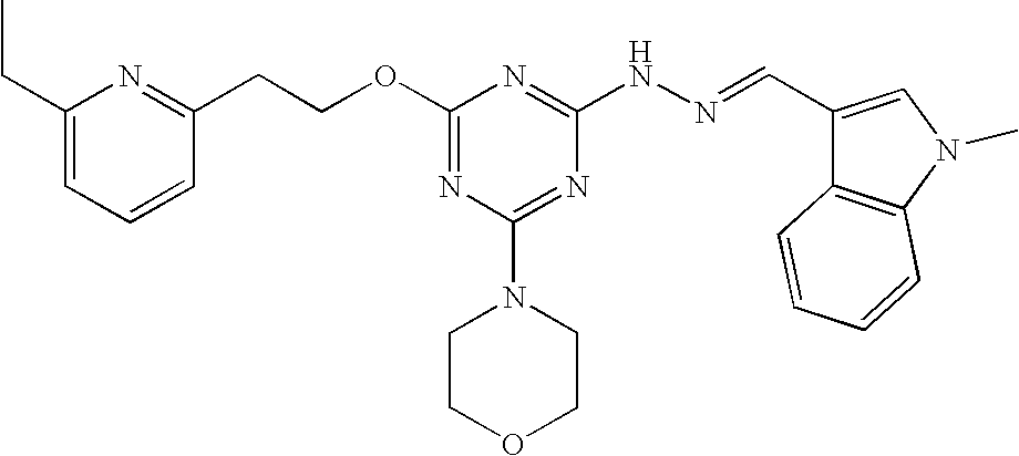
C(COC1=NC(N2CCOCC2)=NC(NN=CC2=CN(C)C3=C2C=CC=C3)=N1)C1=NC(CC)=CC=C1
